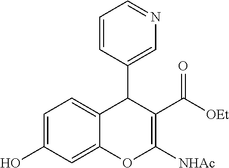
C1=CC=NC=C1C1C2=CC=C(O)C=C2OC([NHAc])=C1C([OEt])=O
